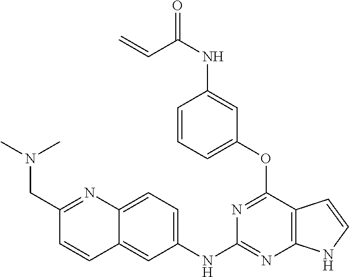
C1(NC2=NC3=C(C(OC4=CC=CC(NC(C=C)=O)=C4)=N2)C=CN3)=CC=C2C(=C1)C=CC(CN(C)C)=N2
